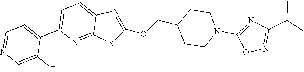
C1=C(C2=CC=NC=C2F)N=C2C(=C1)N=C(OCC1CCN(C3=NC(C(C)C)=NO3)CC1)S2
